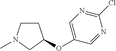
C1(Cl)=NC=C(OC2CCN(C)C2)C=N1
